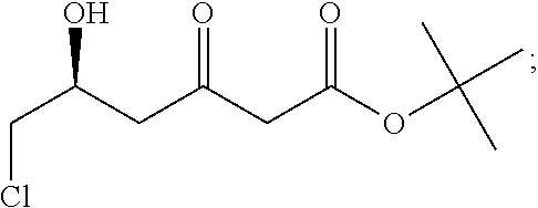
C(C(CC(OC(C)(C)C)=O)=O)C(CCl)O
